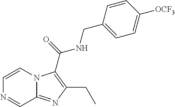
C1=CN2C(=NC(CC)=C2C(=O)NCC2=CC=C([OCF3])C=C2)C=N1
